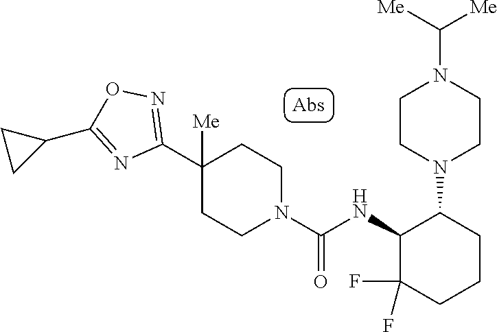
C1(C2=NOC(C3CC3)=N2)([Me])CCN(C(NC2C(F)(F)CCCC2N2CCN(C([Me])[Me])CC2)=O)CC1
